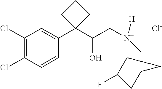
[Cl-].C1(Cl)=C(Cl)C=CC(C2(C(C[N+]3([H])C4C(F)CC(C3)C4)O)CCC2)=C1
